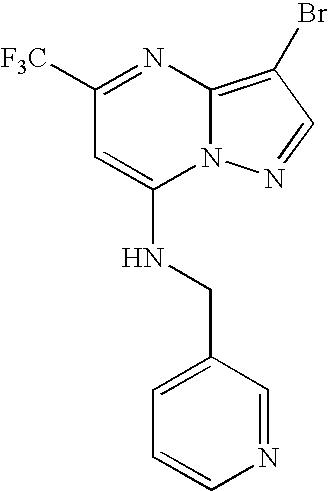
[F3C]C1=NC2=C(Br)C=NN2C(NCC2=CC=CN=C2)=C1
